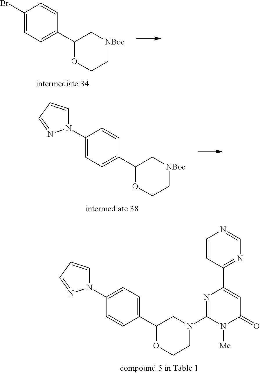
C1(Br)=CC=C(C2C[NBoc]CCO2)C=C1.C1(C2=CC=C(N3C=CC=N3)C=C2)OCCN(C2=NC(C3=NC=NC=C3)=CC(=O)N2[Me])C1.C1(N2C=CC=N2)=CC=C(C2C[NBoc]CCO2)C=C1
